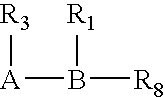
[R3][A]B([R8])[R1]
